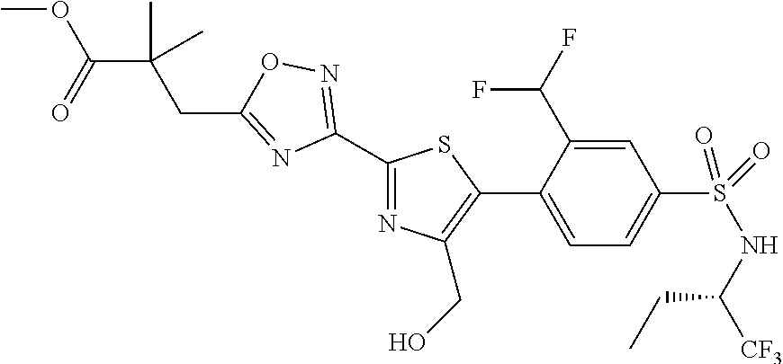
C1=C(C(F)F)C(C2=C(CO)N=C(C3=NOC(CC(C(OC)=O)(C)C)=N3)S2)=CC=C1S(=O)(NC([CF3])CC)=O
